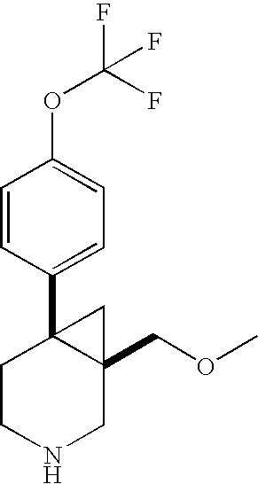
C1=CC(C23CCNCC2(COC)C3)=CC=C1OC(F)(F)F
